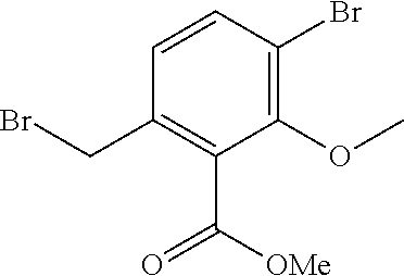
BrCC1=C(C(=O)[OMe])C(OC)=C(Br)C=C1
